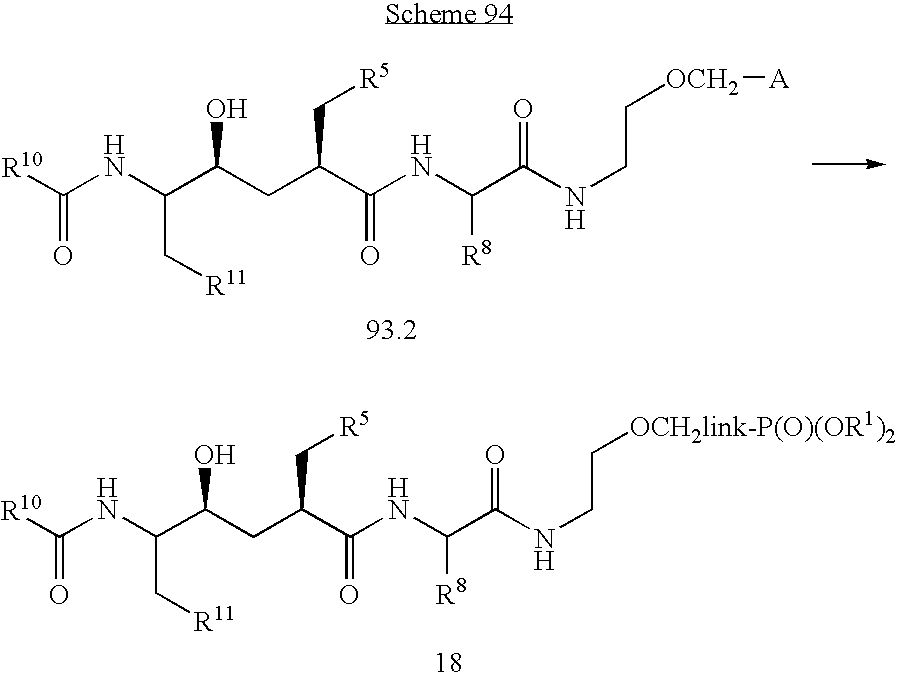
C(C[R11])(C(CC(C(=O)NC(C(NCC[OCH2][A])=O)[R8])C[R5])O)NC([R10])=O.C(C[R11])(C(CC(C(=O)NC(C(NCC[OCH2link-P(O)(OR1)2])=O)[R8])C[R5])O)NC([R10])=O
